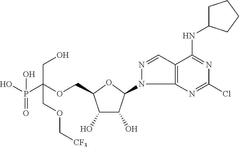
C(OCC1C(O)C(O)C(N2C3=C(C=N2)C(NC2CCCC2)=NC(Cl)=N3)O1)(P(=O)(O)O)(CO)COC[CF3]
